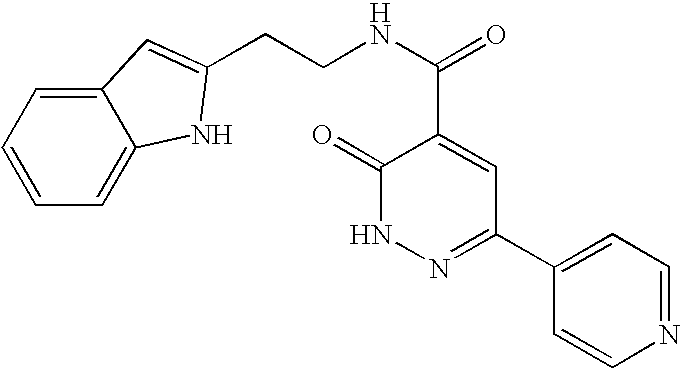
C1(=O)NN=C(C2=CC=NC=C2)C=C1C(NCCC1=CC2=CC=CC=C2N1)=O
